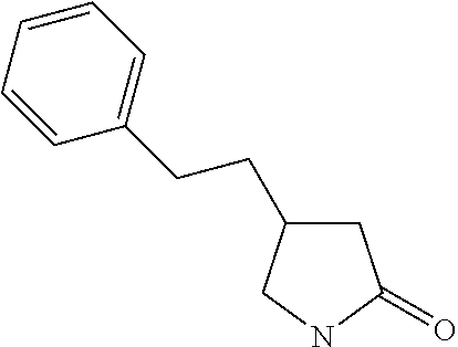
C1C(CCC2=CC=CC=C2)CNC1=O
